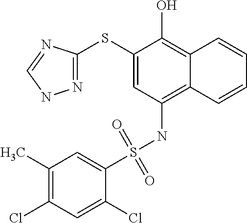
N1=C(SC2=CC(NS(C3=CC(C)=C(Cl)C=C3Cl)(=O)=O)=C3C(=C2O)C=CC=C3)N=CN1
